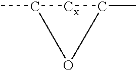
CC1[Cx]C(C)O1
